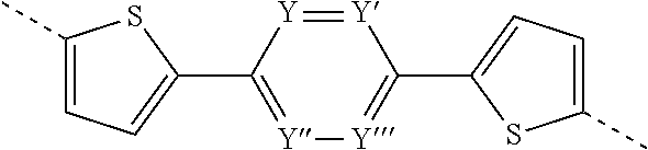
C1(C2=[Y][Y]=C(C3=CC=C(C)S3)[Y]=[Y]2)=CC=C(C)S1
